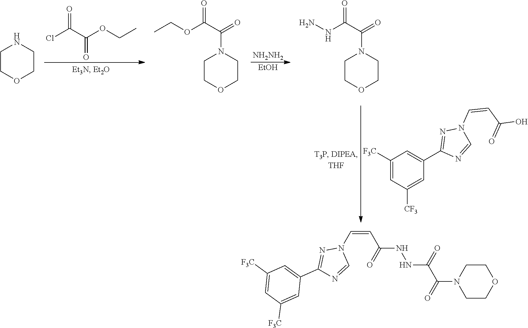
ClC(C(OCC)=O)=O.[NH2NH2].[EtOH].C1([F3C])=CC([CF3])=CC(C2=NN(C=CC(=O)O)C=N2)=C1.C1COCCN1.C1COCCN1C(C(OCC)=O)=O.C1COCCN1C(C(NN)=O)=O.C(=CC(=O)NNC(=O)C(N1CCOCC1)=O)N1N=C(C2=CC([F3C])=CC([F3C])=C2)N=C1
